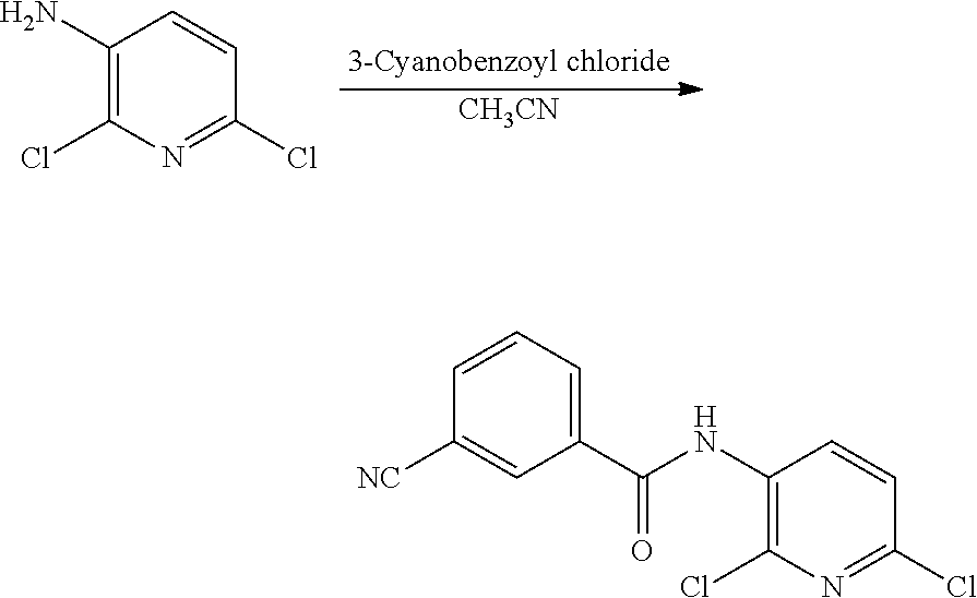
[CH3CN].C1(N)=C(Cl)N=C(Cl)C=C1.C1(NC(C2=CC=CC([NC])=C2)=O)=C(Cl)N=C(Cl)C=C1
